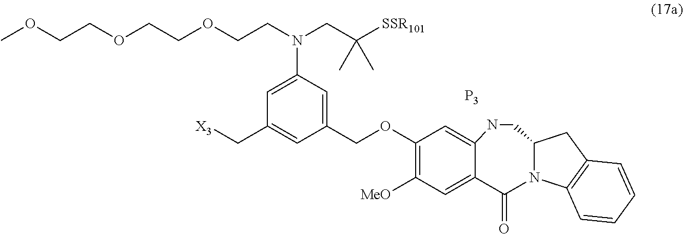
COCCOCCOCCN(CC([SSR101])(C)C)C1=CC(C[X3])=CC(COC2=C([MeO])C=C3C(=C2)NCC2N(C3=O)C3=C(C2)C=CC=C3)=C1.[P3]
